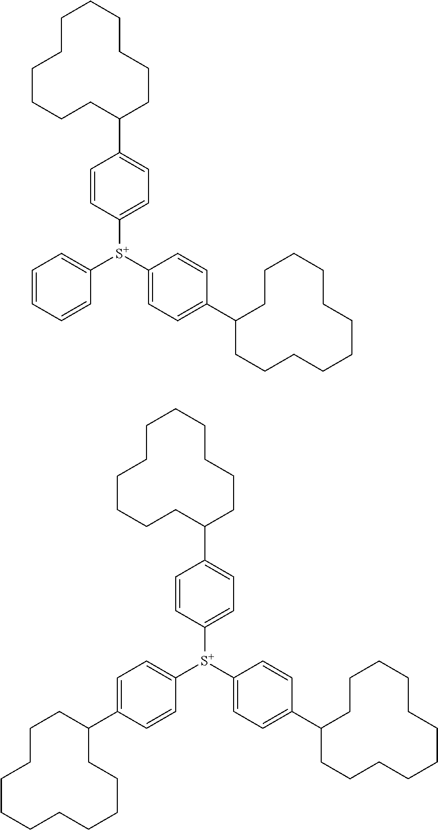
C1=CC=CC([S+](C2=CC=C(C3CCCCCCCCCCC3)C=C2)C2=CC=C(C3CCCCCCCCCCC3)C=C2)=C1.C1=C(C2CCCCCCCCCCC2)C=CC([S+](C2=CC=C(C3CCCCCCCCCCC3)C=C2)C2=CC=C(C3CCCCCCCCCCC3)C=C2)=C1
